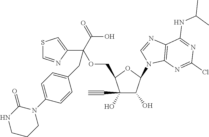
C1(C#C)(O)C(O)C(N2C3=C(N=C2)C(NC(C)C)=NC(Cl)=N3)OC1COC(C1=CSC=N1)(C(O)=O)CC1=CC=C(N2C(=O)NCCC2)C=C1
